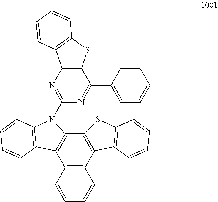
N1=C(N2C3=C(C4=C(C5=C3SC3=C5C=CC=C3)C=CC=C4)C3=C2C=CC=C3)N=C(C2=CC=CC=C2)C2=C1C1=C(S2)C=CC=C1
